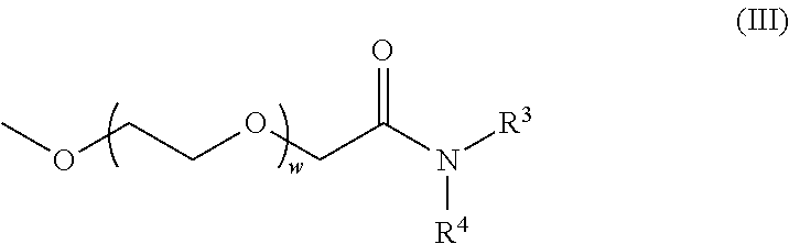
COCCOCC(N([R3])[R4])=O
